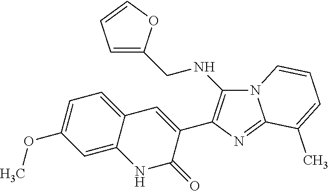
C1(C2=C(NCC3=CC=CO3)N3C(=N2)C(C)=CC=C3)=CC2=CC=C(OC)C=C2NC1=O
